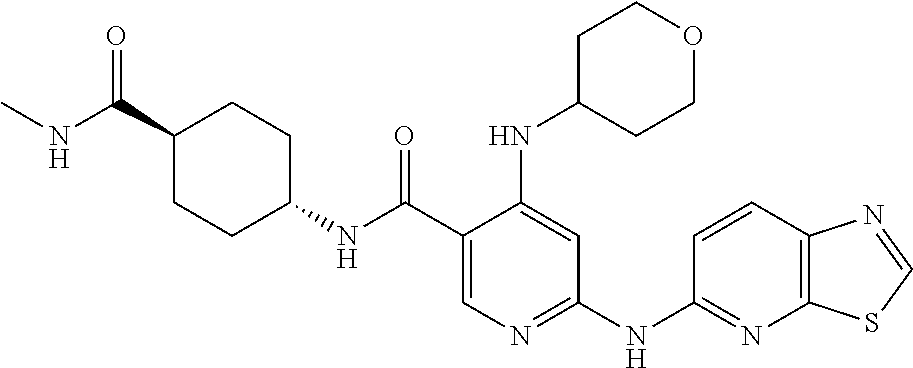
C1(C(NC2CCC(C(NC)=O)CC2)=O)=CN=C(NC2=NC3=C(C=C2)N=CS3)C=C1NC1CCOCC1
